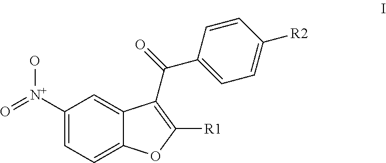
C1([N+](=O)O)=CC=C2C(=C1)C(C(=O)C1=CC=C([R2])C=C1)=C([R1])O2
